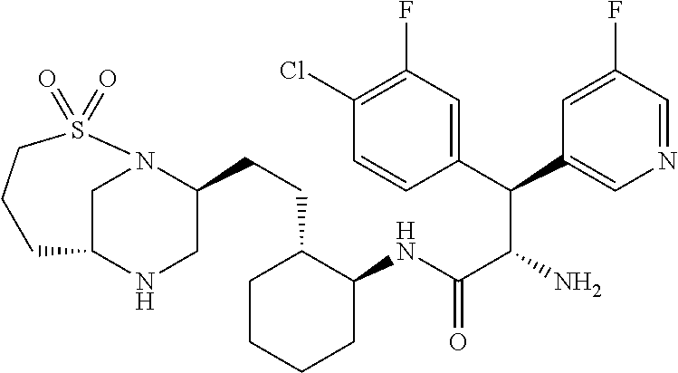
C1C2NCC(CCC3C(NC(C(N)C(C4=CC(F)=C(Cl)C=C4)C4=CN=CC(F)=C4)=O)CCCC3)N1S(=O)(=O)CCC2
